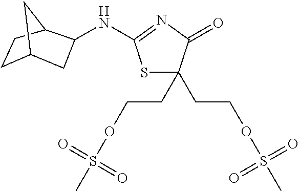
N(C1CC2CCC1C2)C1=NC(=O)C(CCOS(C)(=O)=O)(CCOS(C)(=O)=O)S1
